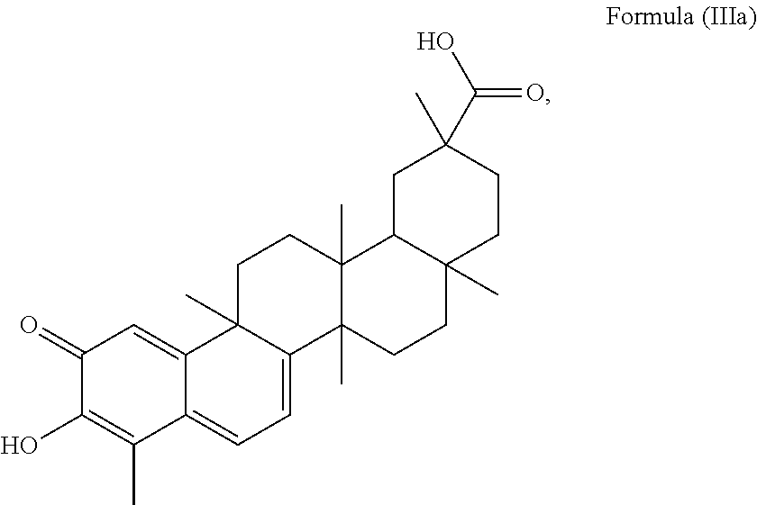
C1(=O)C(O)=C(C)C2=CC=C3C(C)(C2=C1)CCC1(C)C3(C)CCC2(C)C1CC(C)(C(=O)O)CC2
